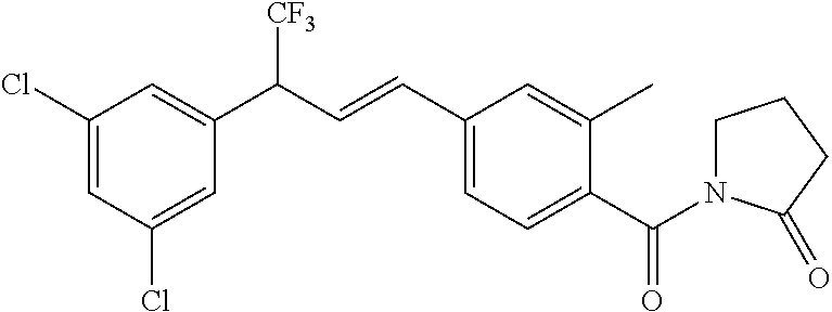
C1(Cl)=CC(Cl)=CC(C(C=CC2=CC=C(C(=O)N3CCCC3=O)C(C)=C2)[CF3])=C1
